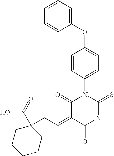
C1=CC=CC(OC2=CC=C(N3C(=O)C(=CCC4(C(=O)O)CCCCC4)C(=O)NC3=S)C=C2)=C1
